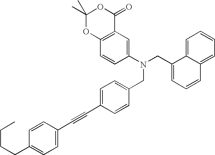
C1(N(CC2=CC=CC3=CC=CC=C23)CC2=CC=C(C#CC3=CC=C(CCCC)C=C3)C=C2)=CC2=C(C=C1)OC(C)(C)OC2=O
